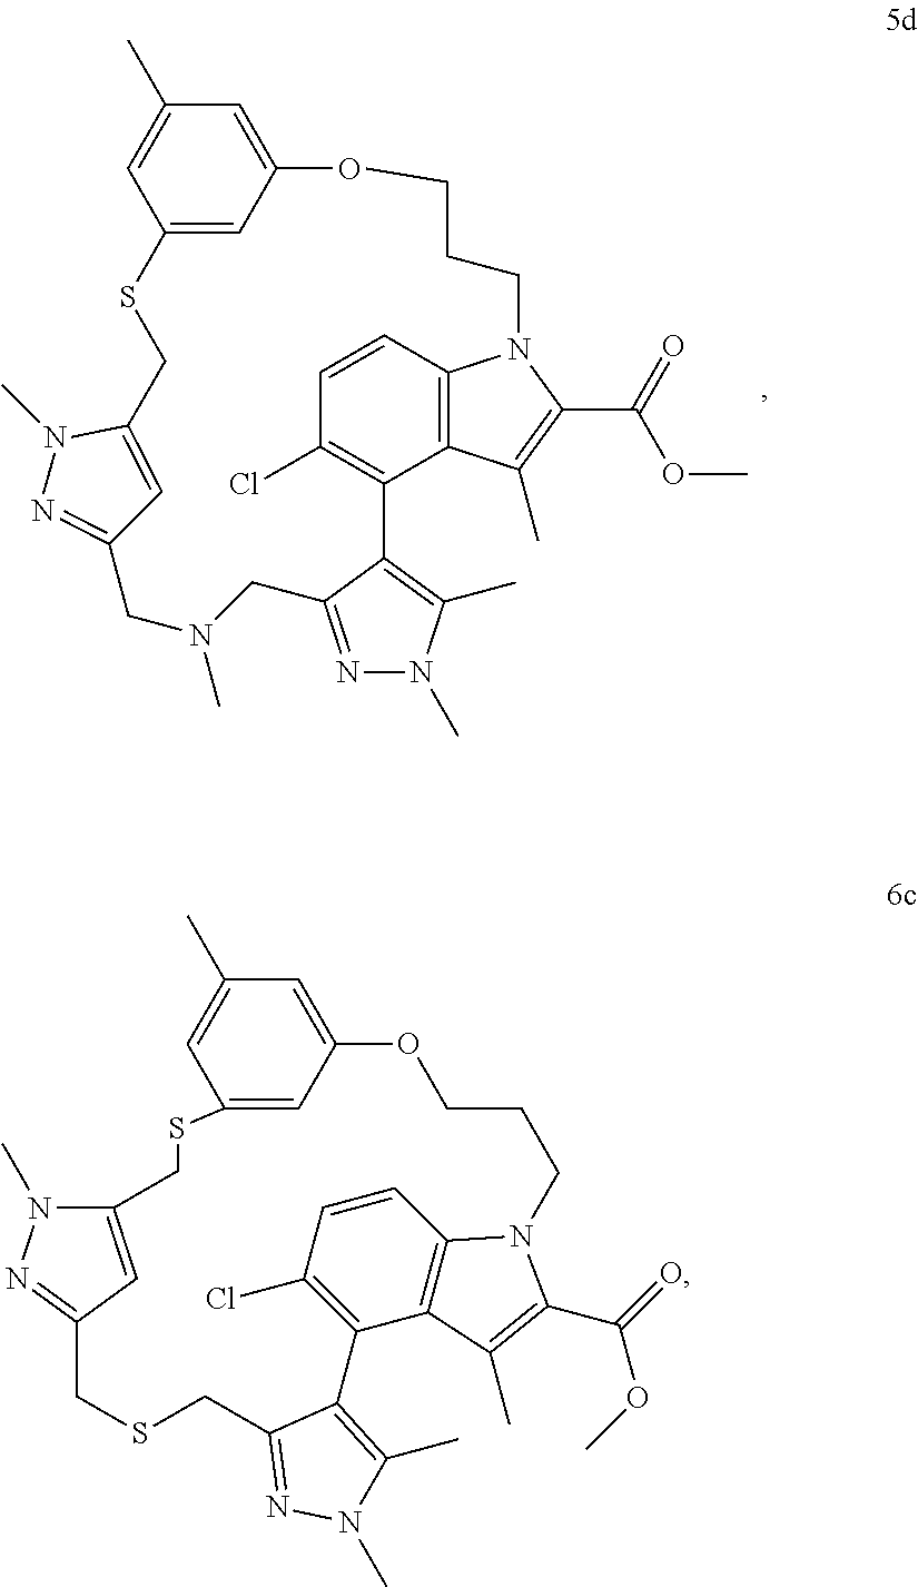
C12=C(Cl)C=CC3=C1C(C)=C(C(=O)OC)N3CCCOC1=CC(C)=CC(=C1)SCC1=CC(=NN1C)CSCC1=NN(C)C(C)=C21.C12=C(Cl)C=CC3=C1C(C)=C(C(=O)OC)N3CCCOC1=CC(C)=CC(=C1)SCC1=CC(=NN1C)CN(C)CC1=NN(C)C(C)=C21
